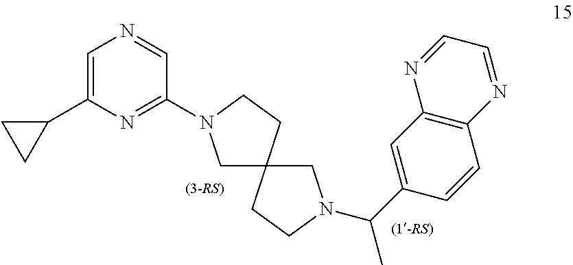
C1=C(C2CC2)N=C(N2CC3(CC2)CCN(C(C2=CC4=C(C=C2)N=CC=N4)C)C3)C=N1
